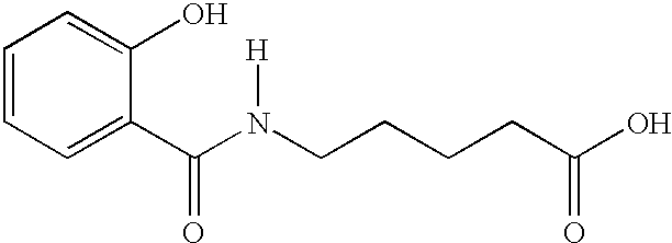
C1=CC=C(C(N(CCCCC(O)=O)[H])=O)C(O)=C1
